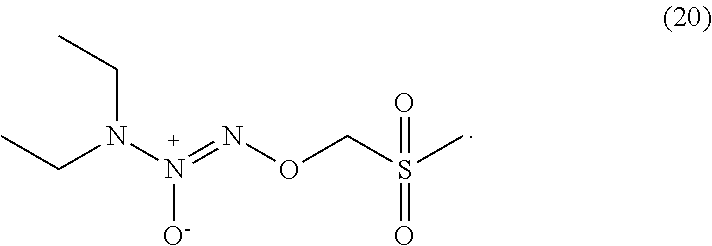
CCN(N(=NOCS(C)(=O)=O)[O-])CC
